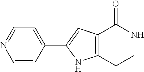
C1=CC(C2=CC3=C(N2)CCNC3=O)=CC=N1
